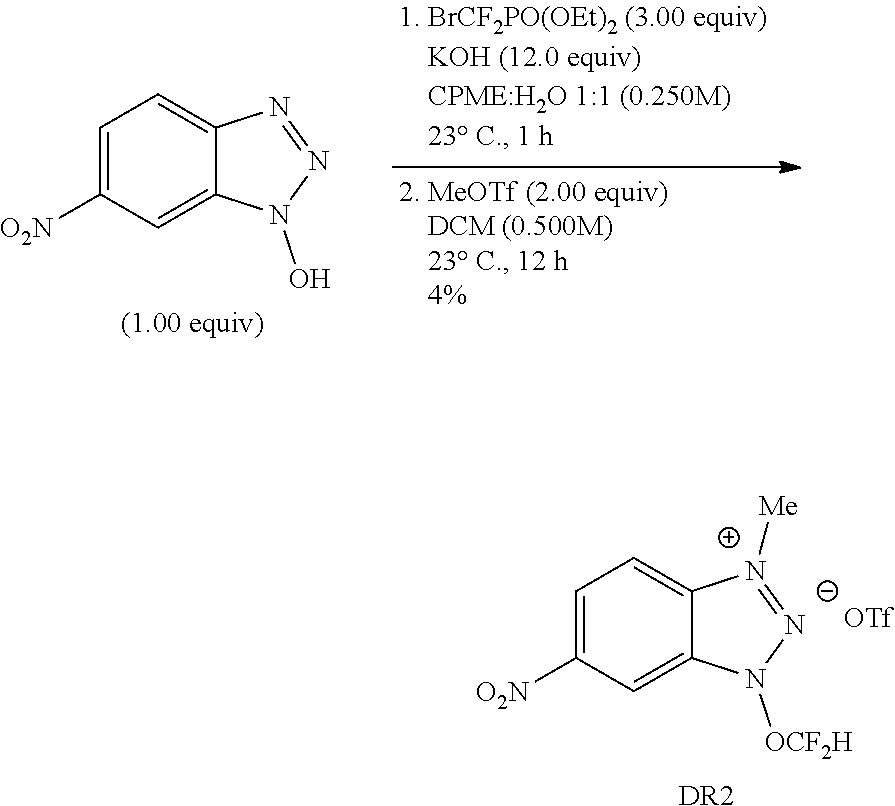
C1=C([O2N])C=C2C(=C1)[N+]([Me])=[N-]N2[OCF2H].[DR2].C1=C([O2N])C=C2C(=C1)N=NN2O
